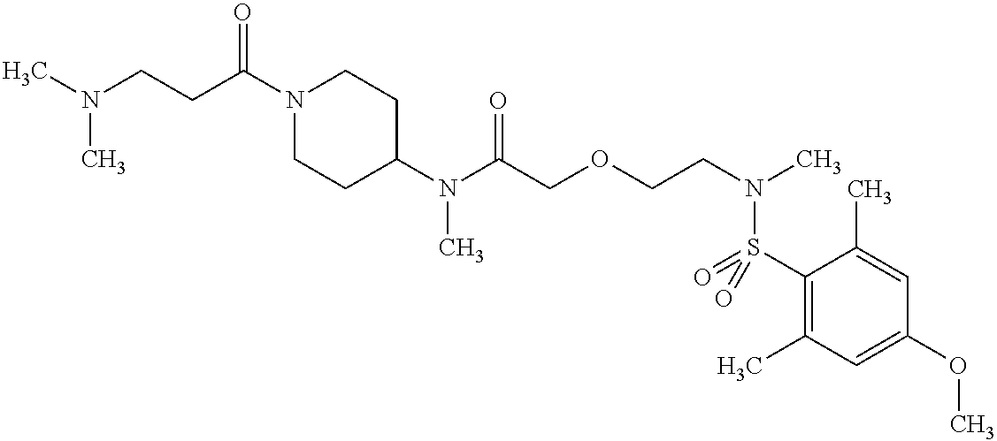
C(CC(N1CCC(N(C(COCCN(C)S(C2=C(C)C=C(OC)C=C2C)(=O)=O)=O)C)CC1)=O)N(C)C
